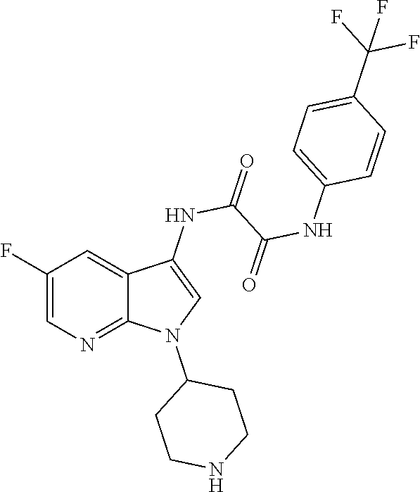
C1(F)=CN=C2C(=C1)C(NC(C(NC1=CC=C(C(F)(F)F)C=C1)=O)=O)=CN2C1CCNCC1
